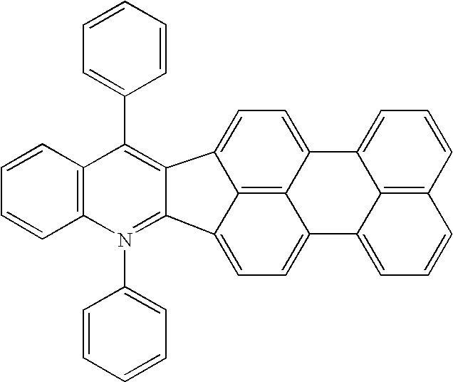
C12=C(C3=CC=CC=C3)C3=C(N(C4=CC=CC=C4)=C1C1=CC=C4C5=C1C2=CC=C5C1=CC=CC2=C1C4=CC=C2)C=CC=C3
